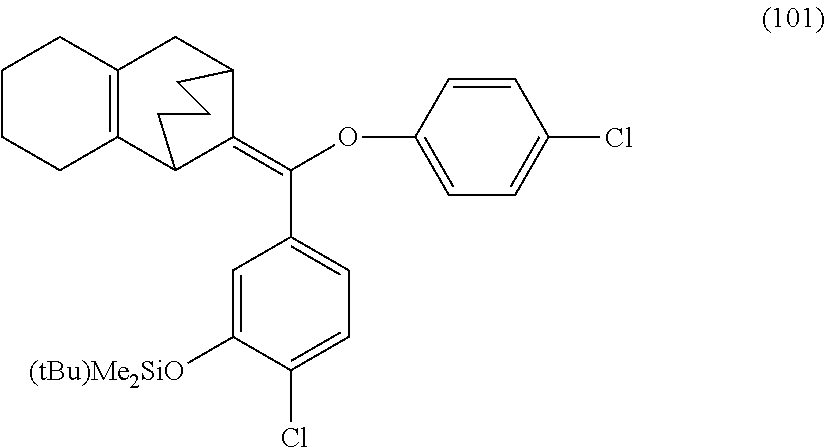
C12=C(CC3C(=C(OC4=CC=C(Cl)C=C4)C4=CC=C(Cl)C([(tBu)Me2SiO])=C4)C1CCC3)CCCC2
